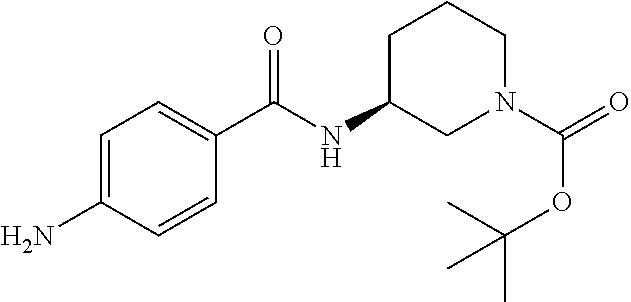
C1=C(N)C=CC(C(NC2CN(C(OC(C)(C)C)=O)CCC2)=O)=C1
